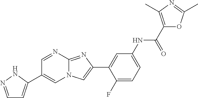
C1=NC2=NC(C3=CC(NC(C4=C(C)N=C(C)O4)=O)=CC=C3F)=CN2C=C1C1=CC=NN1
